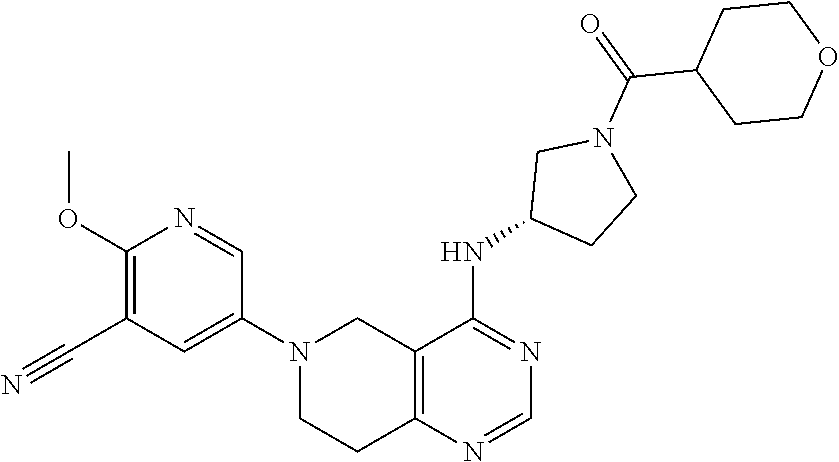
C1(N2CCC3=C(C2)C(NC2CCN(C(C4CCOCC4)=O)C2)=NC=N3)=CC(C#N)=C(OC)N=C1
